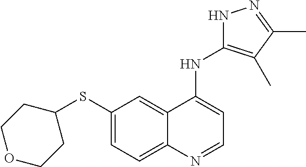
C1(SC2CCOCC2)=CC=C2C(=C1)C(NC1=C(C)C(C)=NN1)=CC=N2
